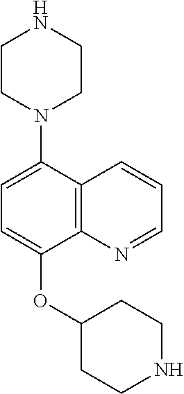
C1=C(N2CCNCC2)C2=C(C(OC3CCNCC3)=C1)N=CC=C2
